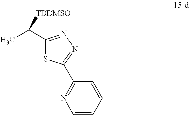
C1(C(C)[TBDMSO])=NN=C(C2=NC=CC=C2)S1
